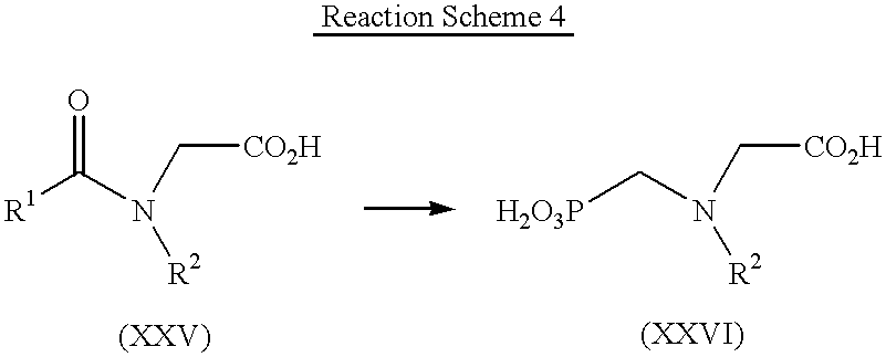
[R1]C(N(C[CO2H])[R2])=O.[H2O3P]CN(C[CO2H])[R2]
